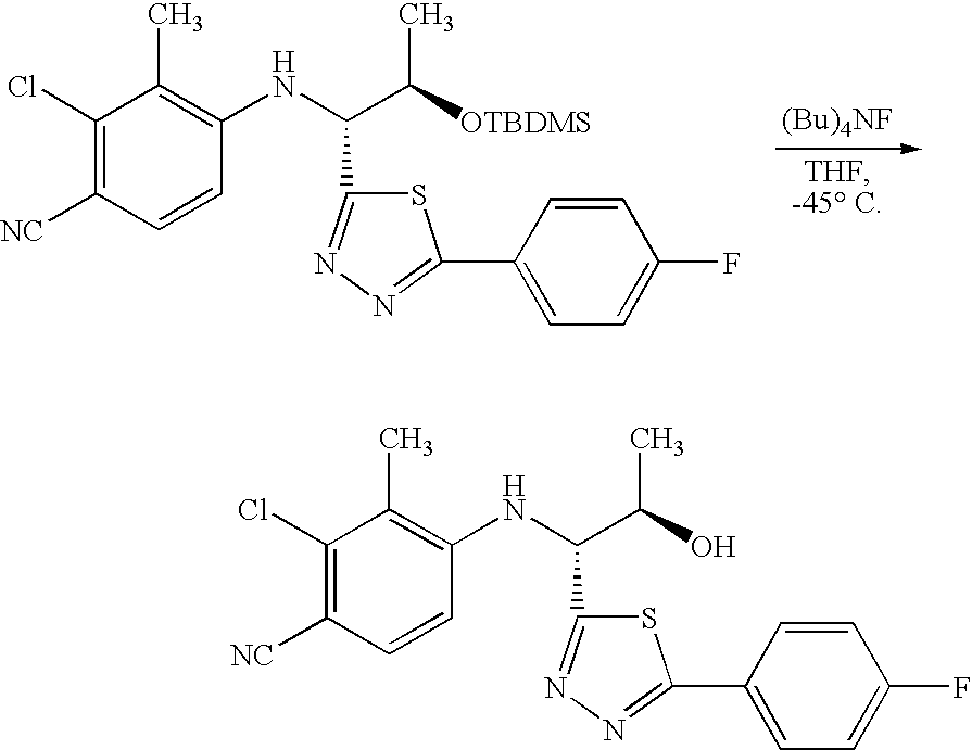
C1(Cl)=C([NC])C=CC(NC(C(C)[OTBDMS])C2=NN=C(C3=CC=C(F)C=C3)S2)=C1C.C1(Cl)=C([NC])C=CC(NC(C(C)O)C2=NN=C(C3=CC=C(F)C=C3)S2)=C1C
